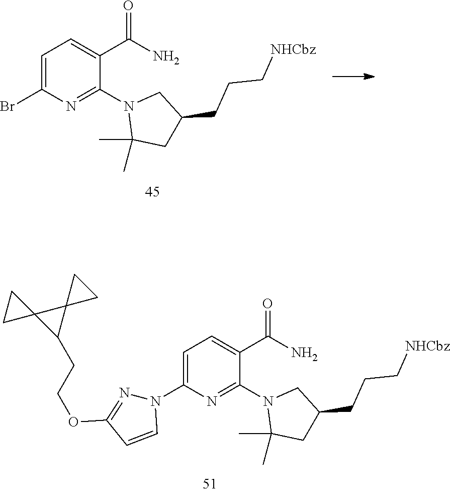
C1=C(N2N=C(OCCC3C4(C35CC5)CC4)C=C2)N=C(N2C(C)(C)CC(CCC[NHCbz])C2)C(C(=O)N)=C1.C1=C(Br)N=C(N2C(C)(C)CC(CCC[NHCbz])C2)C(C(=O)N)=C1
